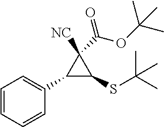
C1=CC=C(C2C(SC(C)(C)C)C2([NC])C(=O)OC(C)(C)C)C=C1
